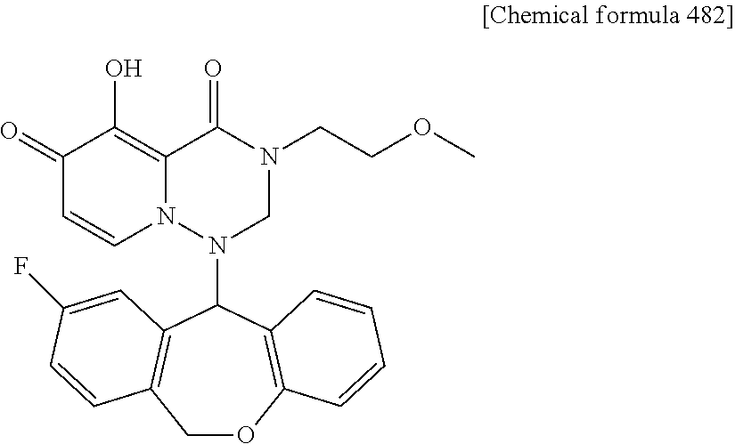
C1OC2=C(C(N3CN(CCOC)C(=O)C4=C(O)C(=O)C=CN34)C3=C1C=CC(F)=C3)C=CC=C2
